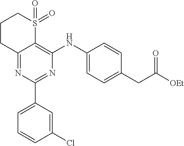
C12=NC(C3=CC=CC(Cl)=C3)=NC(NC3=CC=C(CC([OEt])=O)C=C3)=C1S(=O)(=O)CCC2
